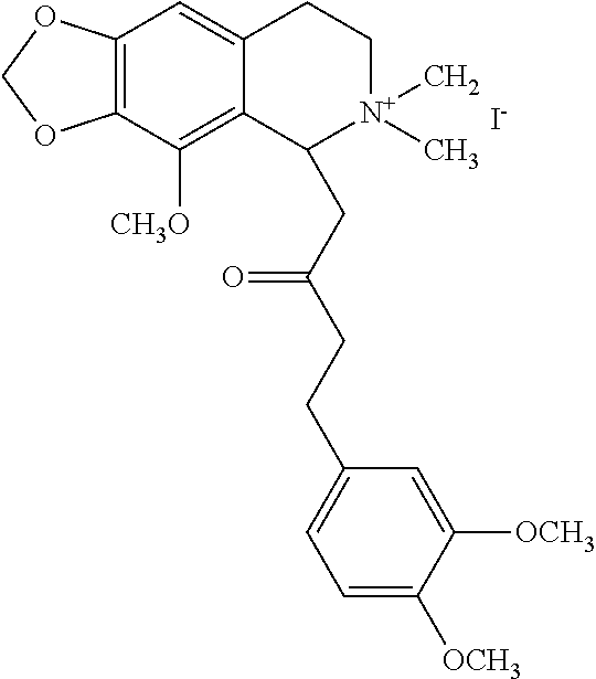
[I-].C12=C(C([CH3O])=C3C(=C1)CC[N+](C)(C)C3CC(CCC1=CC=C([OCH3])C([OCH3])=C1)=O)OCO2
